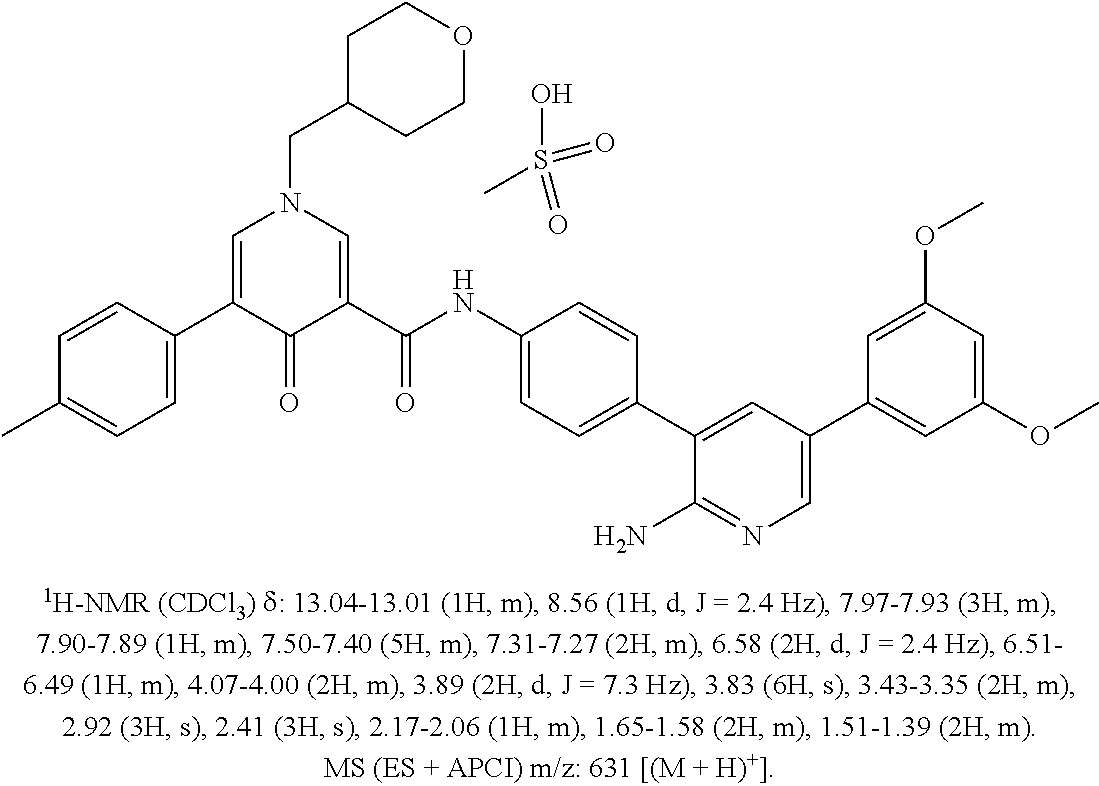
C1=C(C2=CN(CC3CCOCC3)C=C(C(NC3=CC=C(C4=CC(C5=CC(OC)=CC(OC)=C5)=CN=C4N)C=C3)=O)C2=O)C=CC(C)=C1.CS(O)(=O)=O
